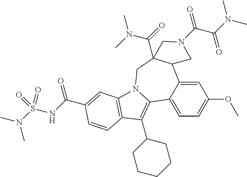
C1=C2C(=CC=C1OC)C1=C(C3CCCCC3)C3=C(N1CC1(C(=O)N(C)C)C2CN(C(=O)C(N(C)C)=O)C1)C=C(C(NS(N(C)C)(=O)=O)=O)C=C3
